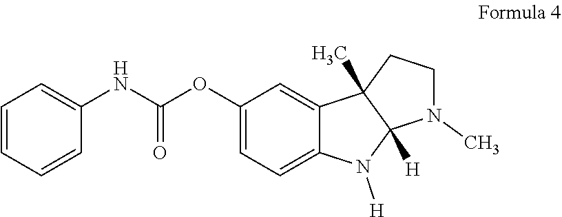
C1=CC=CC(NC(OC2=CC=C3C(=C2)C2(C)C([H])(N3[H])N(C)CC2)=O)=C1
